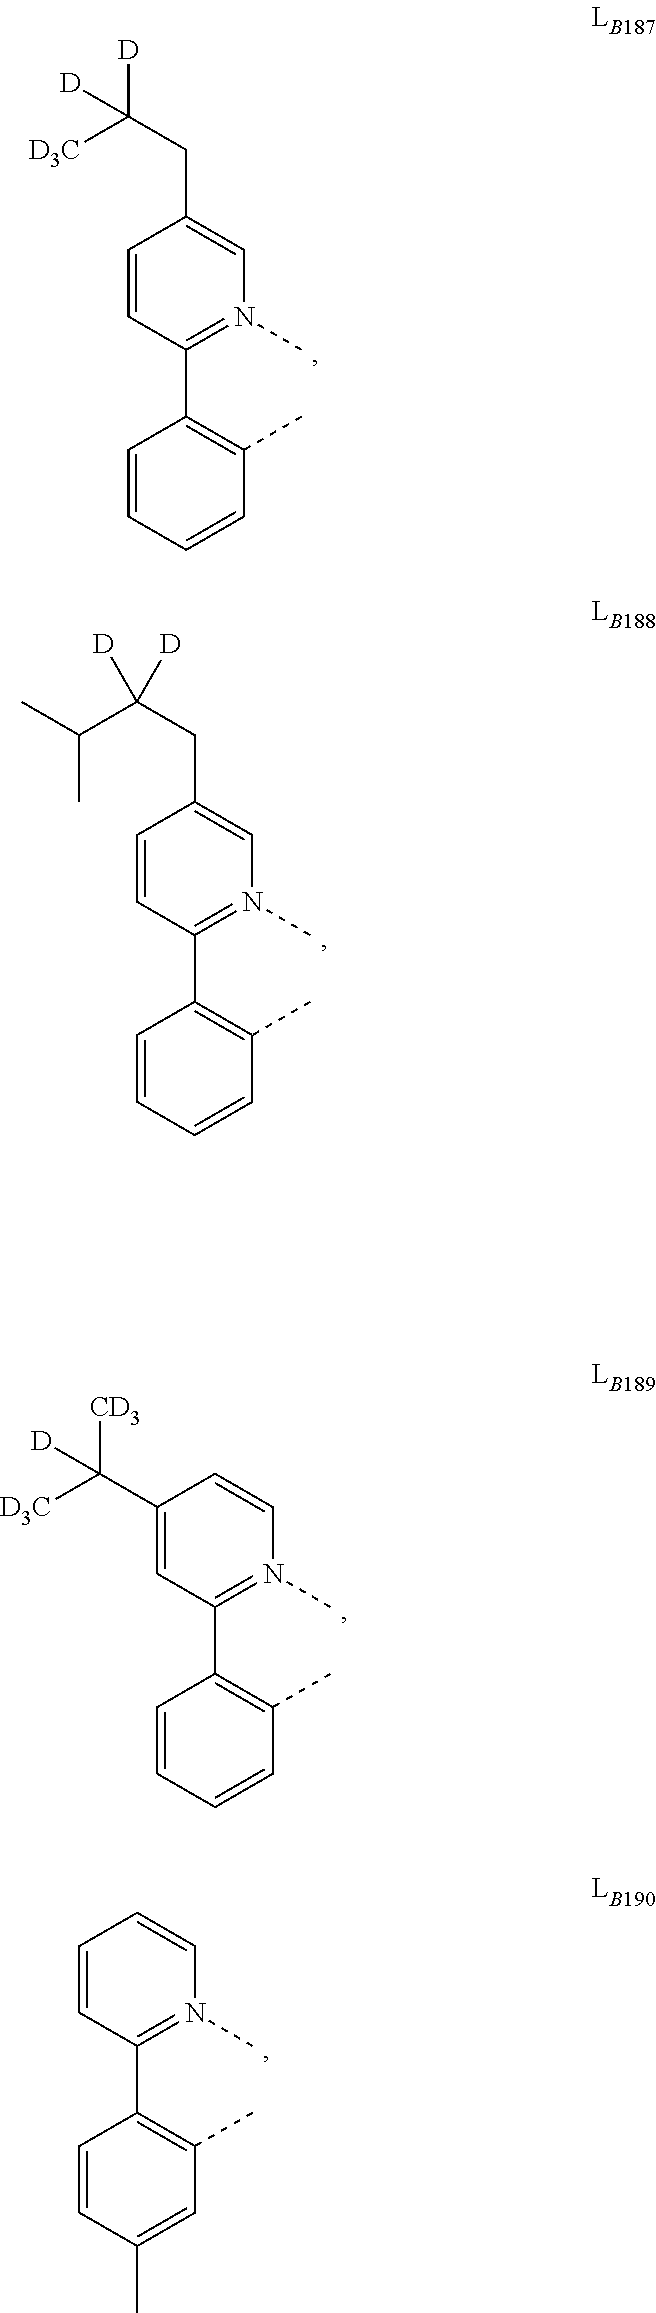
C1=CC(C2=C(C)C=CC=C2)=N(C)C=C1CC([D])([D3C])[D].C1=CC(C2=C(C)C=CC=C2)=N(C)C=C1CC([D])(C(C)C)[D].C1=C(C([CD3])([D3C])[D])C=CN(C)=C1C1=C(C)C=CC=C1.C1=CC(C2=C(C)C=C(C)C=C2)=N(C)C=C1
